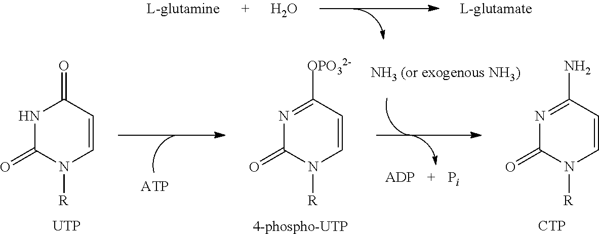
N1C(=O)N([R])C=CC1=O.[UTP].N1=C(N)C=CN([R])C1=O.[CTP].N1=C([OPO32-])C=CN([R])C1=O.[4-phospho-UTP].O
